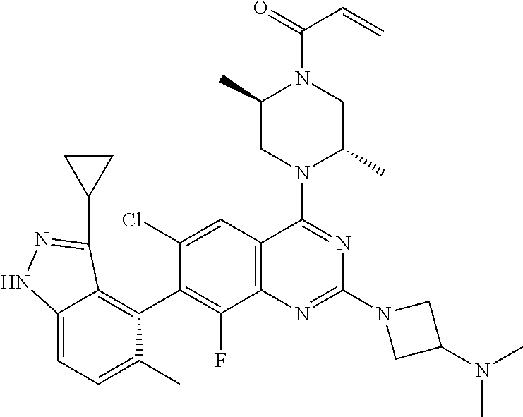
C12=C(C=C(Cl)C(C3=C4C(=CC=C3C)NN=C4C3CC3)=C1F)C(N1C(C)CN(C(C=C)=O)C(C)C1)=NC(N1CC(N(C)C)C1)=N2
